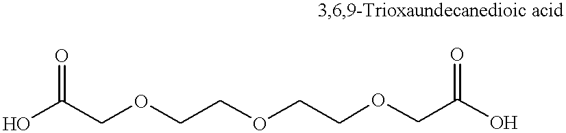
OC(COCCOCCOCC(O)=O)=O
